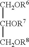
[CH2OR6][CHOR7][CH2OR8]
